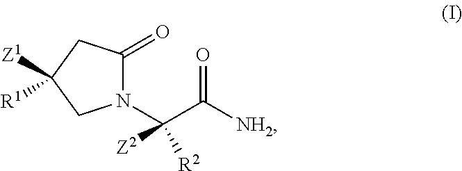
N1(C(C([NH2])=O)([Z2])[R2])C(=O)CC([R1])([Z1])C1
